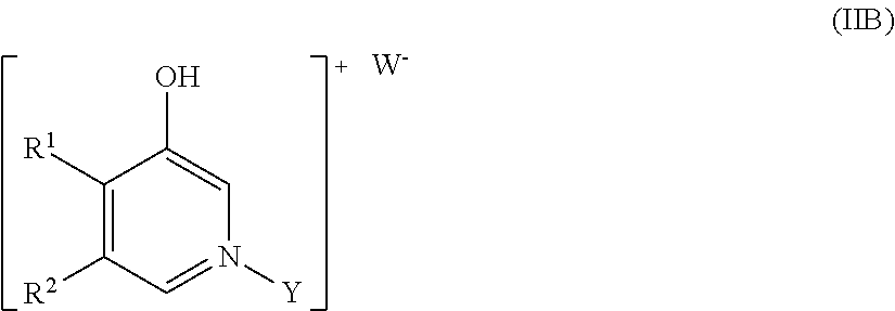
C1([R1])=C([R2])C=N([Y])C=C1O.[W]
